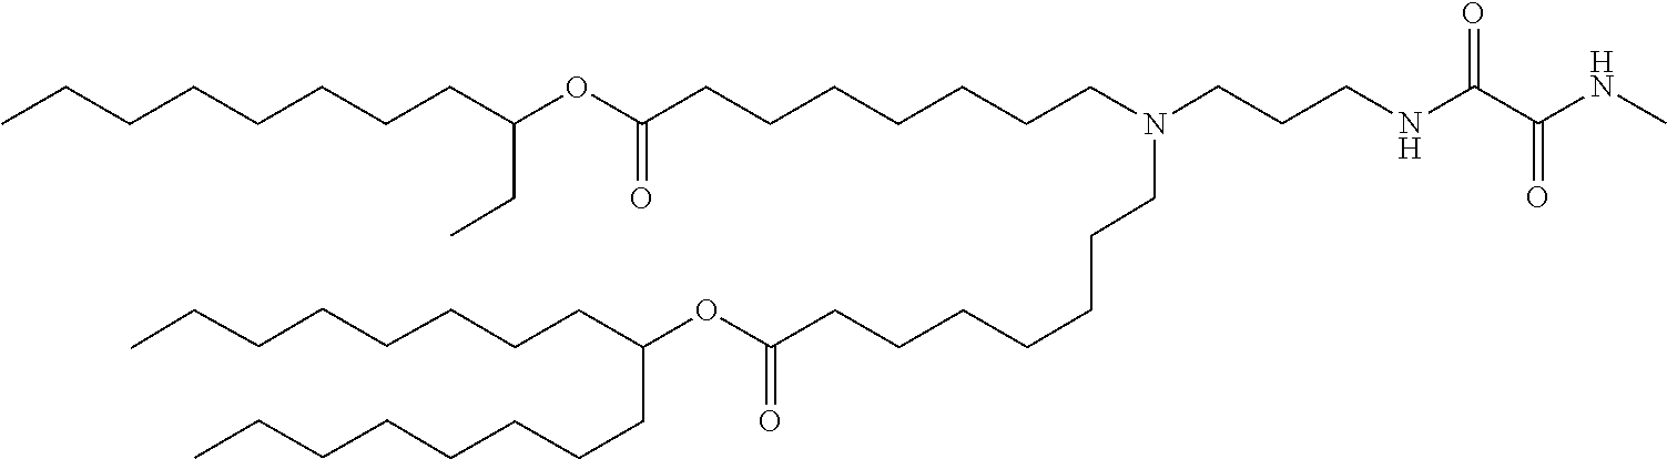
O(C(=O)CCCCCCCN(CCCNC(C(NC)=O)=O)CCCCCCCC(OC(CC)CCCCCCCC)=O)C(CCCCCCCC)CCCCCCCC
